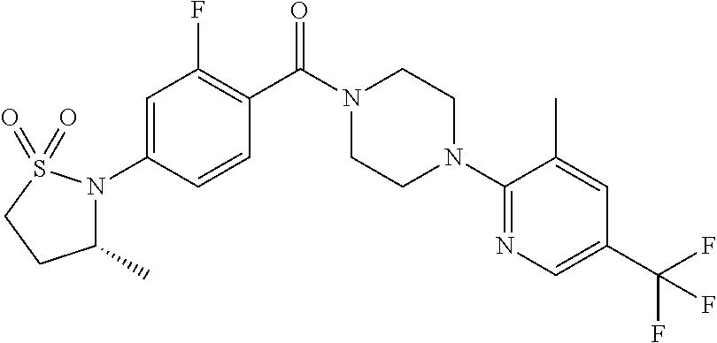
C1=C(N2C(C)CCS2(=O)=O)C=CC(C(N2CCN(C3=NC=C(C(F)(F)F)C=C3C)CC2)=O)=C1F
